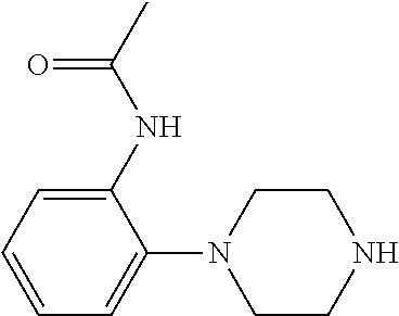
C1(NC(C)=O)=CC=CC=C1N1CCNCC1
